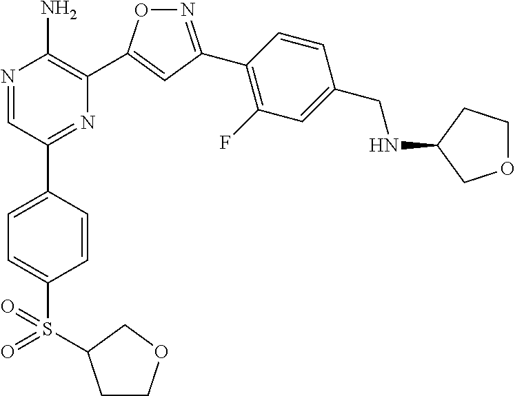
N1=C(C2=C(F)C=C(CNC3COCC3)C=C2)C=C(C2=C(N)N=CC(C3=CC=C(S(=O)(=O)C4CCOC4)C=C3)=N2)O1
